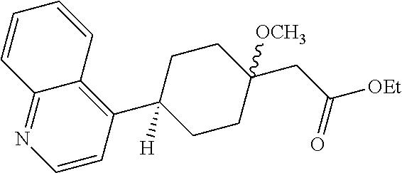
C1=CC2=C(C3([H])CCC(CC([OEt])=O)([OCH3])CC3)C=CN=C2C=C1
